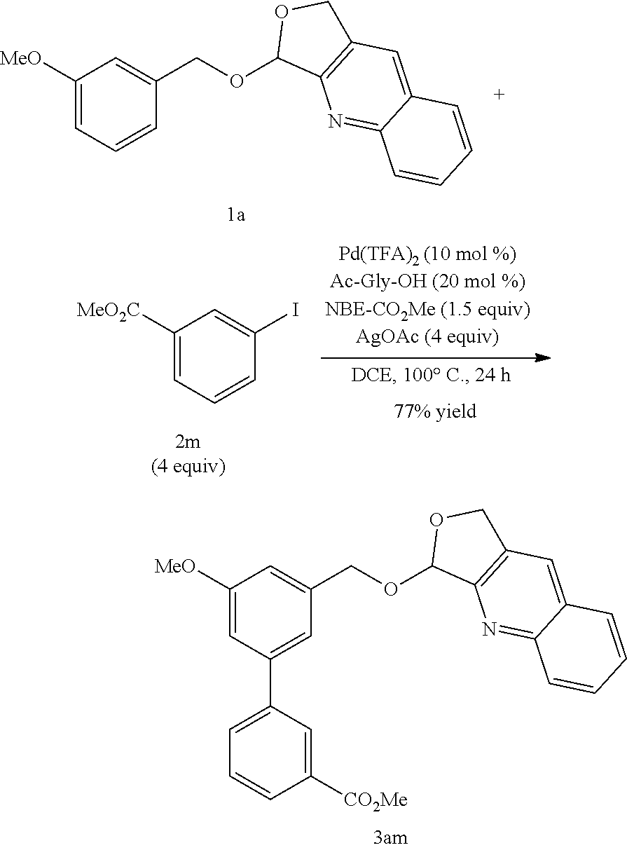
C1([MeO])=CC=CC(COC2C3=C(CO2)C=C2C(=N3)C=CC=C2)=C1.C1([MeO])=CC(C2=CC=CC([CO2Me])=C2)=CC(COC2C3=C(CO2)C=C2C(=N3)C=CC=C2)=C1.C1([MeO2C])=CC=CC(I)=C1
